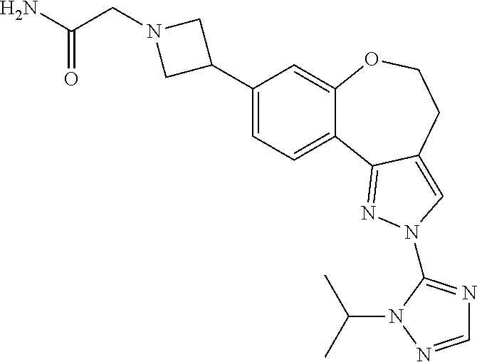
C1(C2CN(CC(=O)N)C2)=CC=C2C(=C1)OCCC1=CN(C3=NC=NN3C(C)C)N=C21
